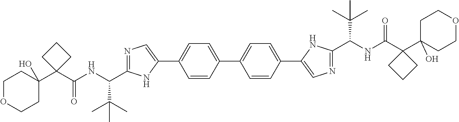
C1=C(C2=CN=C(C(NC(C3(C4(O)CCOCC4)CCC3)=O)C(C)(C)C)N2)C=CC(C2=CC=C(C3=CN=C(C(NC(C4(C5(O)CCOCC5)CCC4)=O)C(C)(C)C)N3)C=C2)=C1
